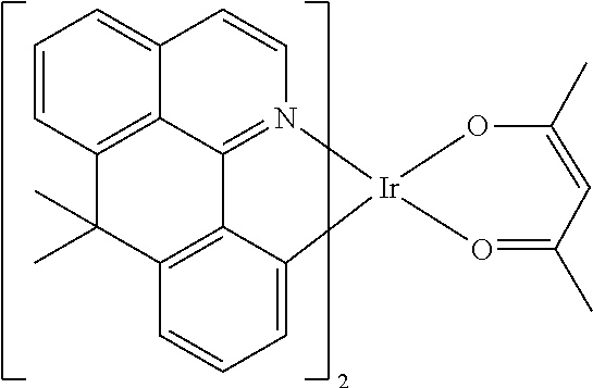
C1=CC2=CC=CC3=C2C2=N1[Ir]1(C4=CC=CC(=C24)C3(C)C)O=C(C)C=C(C)O1
